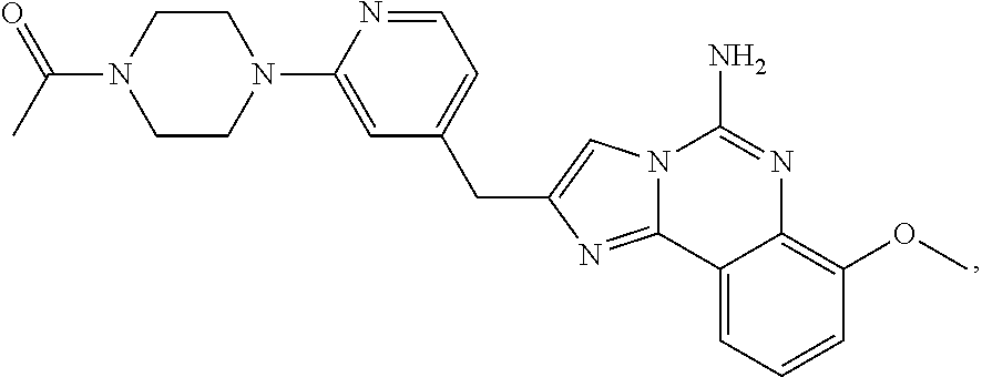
CC(=O)N1CCN(C2=CC(CC3=CN4C(N)=NC5=C(OC)C=CC=C5C4=N3)=CC=N2)CC1
